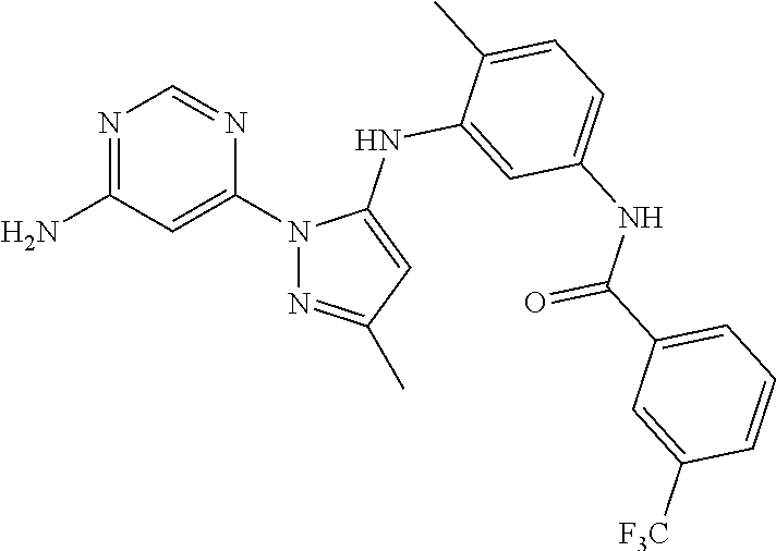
N1=C(N)C=C(N2N=C(C)C=C2NC2=CC(NC(C3=CC=CC([F3C])=C3)=O)=CC=C2C)N=C1
